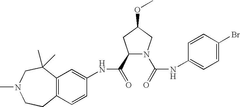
C12=C(C=CC(NC(=O)C3N(C(=O)NC4=CC=C(Br)C=C4)CC(OC)C3)=C1)CCN(C)CC2(C)C
